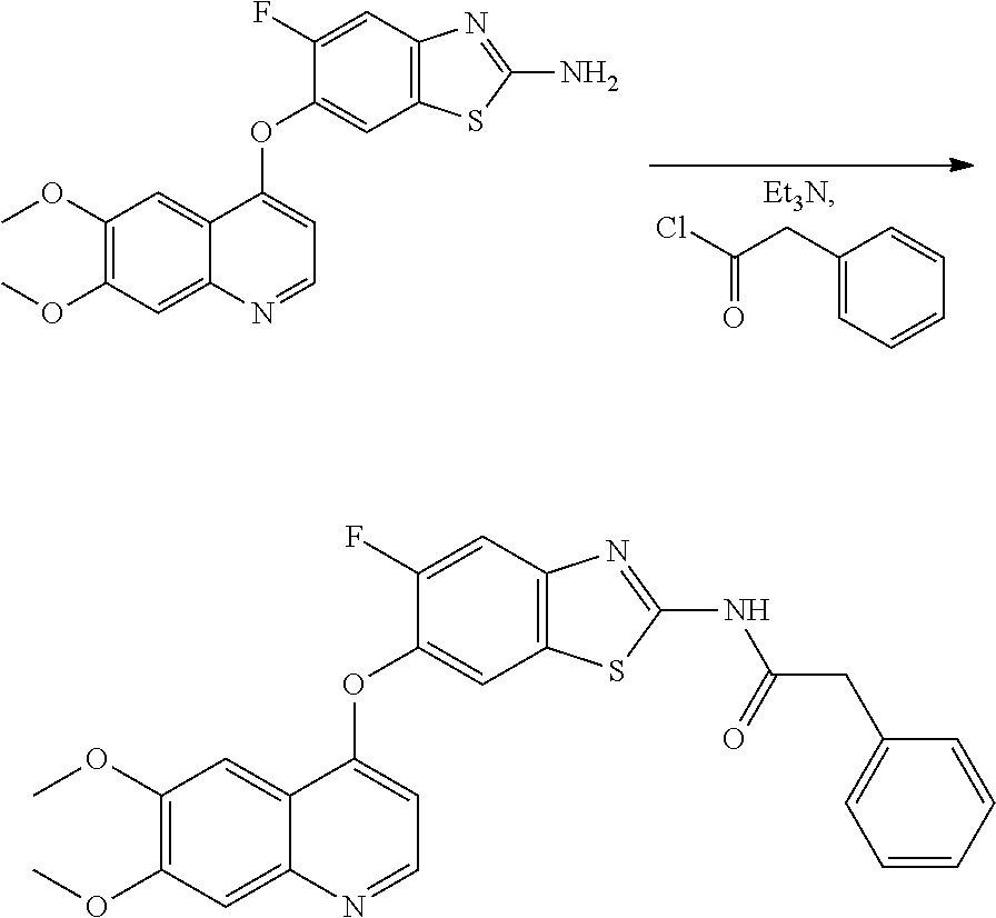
C1(CC(Cl)=O)=CC=CC=C1.C12=CC(OC)=C(OC)C=C1C(OC1=CC3=C(C=C1F)N=C(N)S3)=CC=N2.C12=CC(OC)=C(OC)C=C1C(OC1=CC3=C(C=C1F)N=C(NC(CC1=CC=CC=C1)=O)S3)=CC=N2
